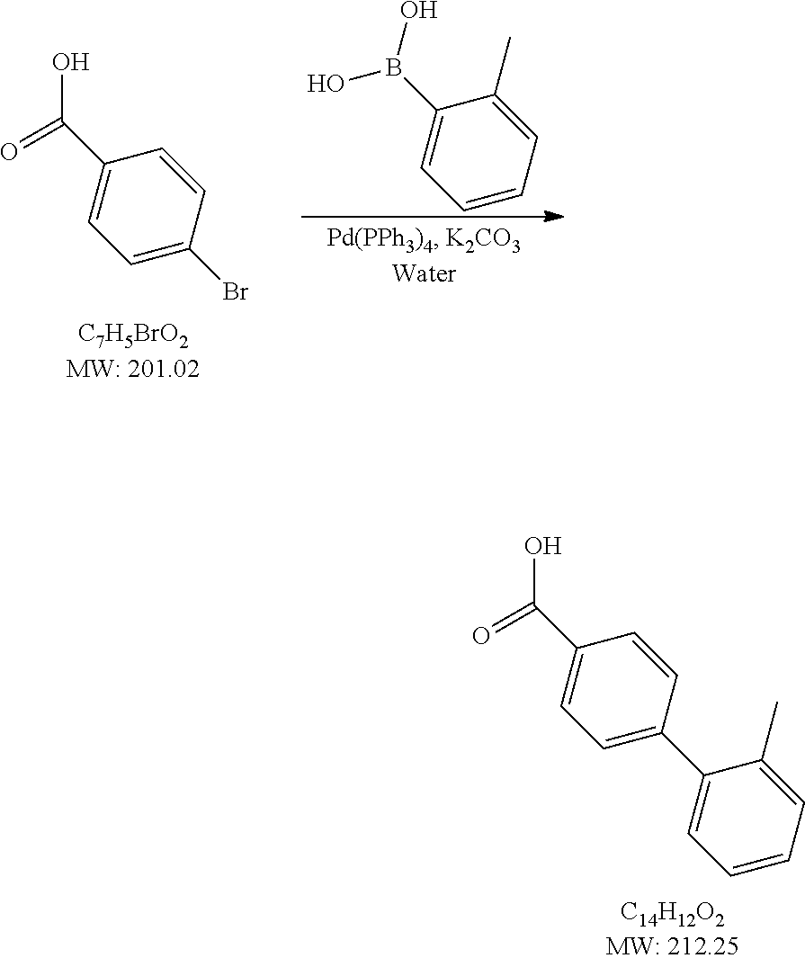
C1(B(O)O)=CC=CC=C1C.OC(=O)C1=CC=C(Br)C=C1.OC(=O)C1=CC=C(C2=CC=CC=C2C)C=C1
